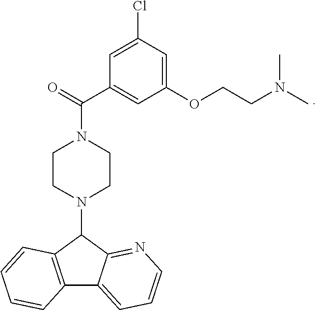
C12=C(C(N3CCN(C(=O)C4=CC(OCCN(C)C)=CC(Cl)=C4)CC3)C3=NC=CC=C13)C=CC=C2
